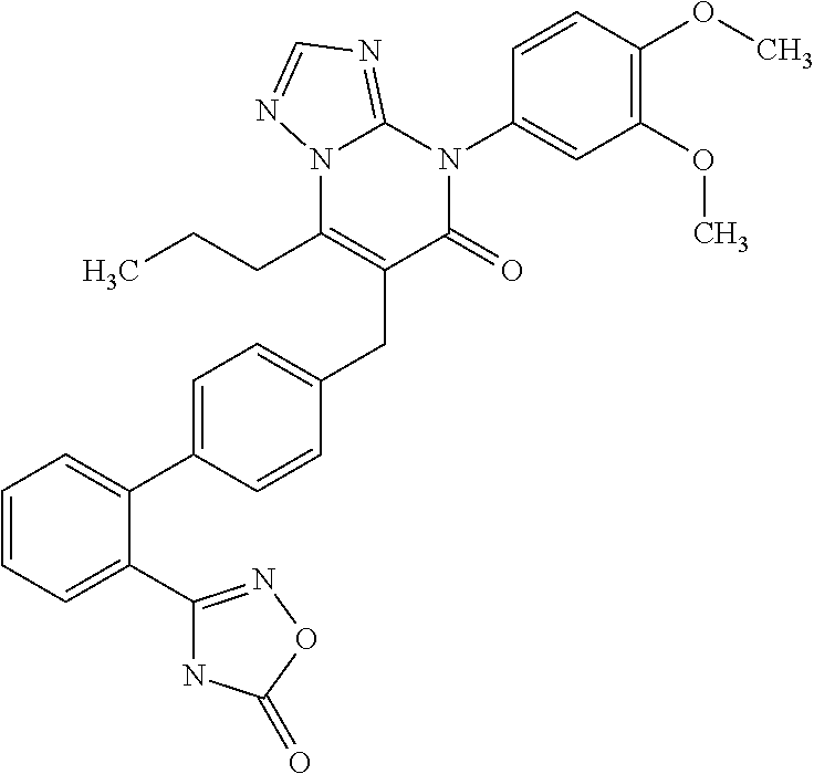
C1=CC=C(C2=NOC(=O)N2)C(C2=CC=C(CC3=C(CCC)N4C(=NC=N4)N(C4=CC(OC)=C(OC)C=C4)C3=O)C=C2)=C1
